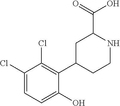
C1(Cl)=CC=C(O)C(C2CCNC(C(=O)O)C2)=C1Cl
